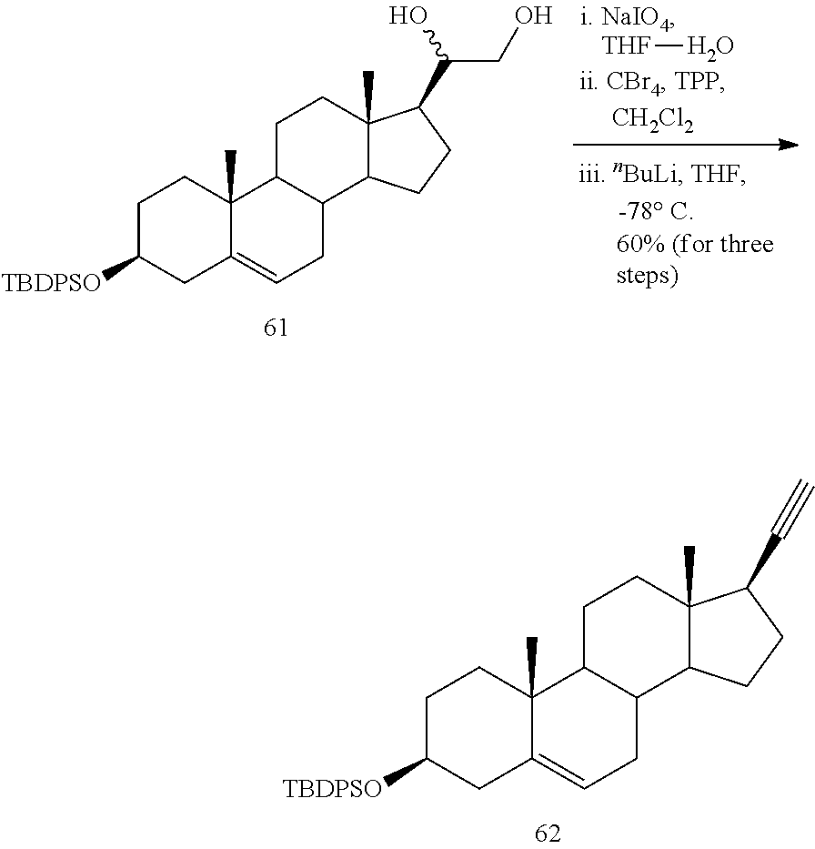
C1C([TBDPSO])CC2=CCC3C(C2(C)C1)CCC1(C)C3CCC1C#C.C1C([TBDPSO])CC2=CCC3C(C2(C)C1)CCC1(C)C3CCC1C(O)CO.[THF]O
